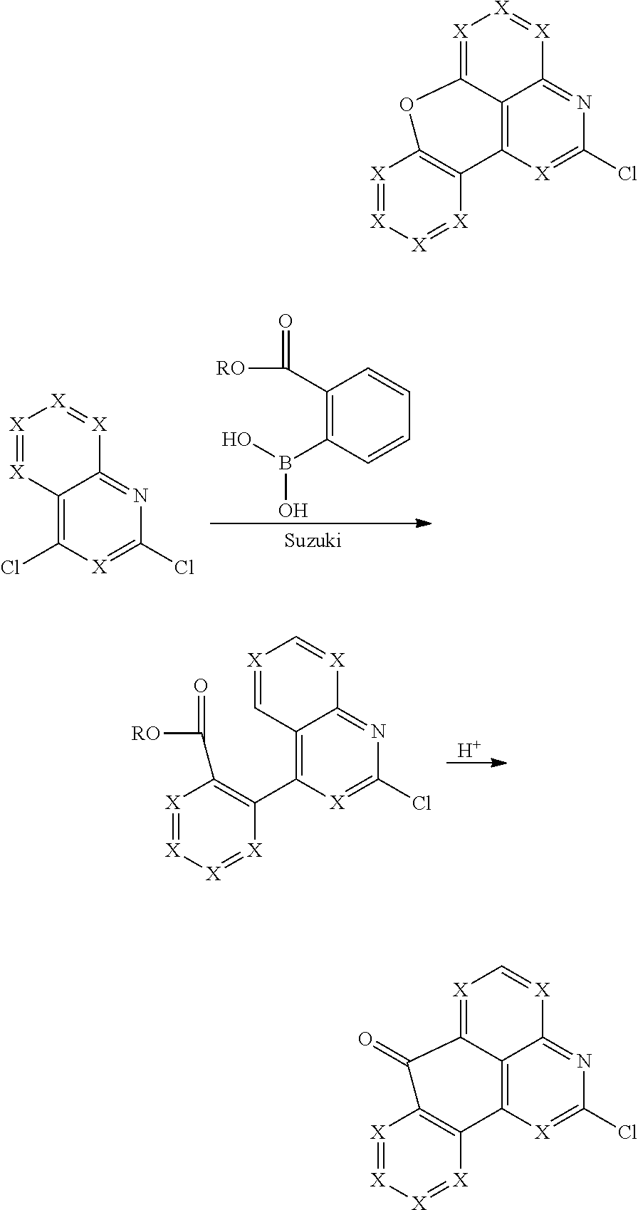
C12=C3[X]=C(Cl)N=C1[X]=C[X]=C2C(=O)C1=C3[X]=[X][X]=[X]1.C12=C3[X]=C(Cl)N=C1[X]=[X][X]=C2OC1=C3[X]=[X][X]=[X]1.C12=C(Cl)[X]=C(Cl)N=C1[X]=[X][X]=[X]2.C1(C(=O)[RO])=C(B(O)O)C=CC=C1.C12=C(C3=C(C([RO])=O)[X]=[X][X]=[X]3)[X]=C(Cl)N=C1[X]=C[X]=C2.[H]
